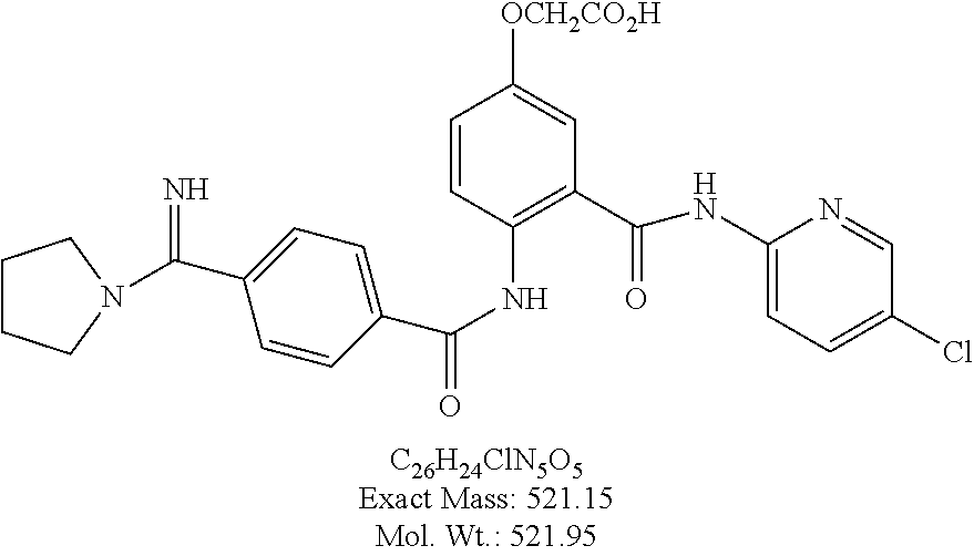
[OCH2CO2H]C1=CC(C(=O)NC2=CC=C(Cl)C=N2)=C(NC(=O)C2=CC=C(C(=N)N3CCCC3)C=C2)C=C1
